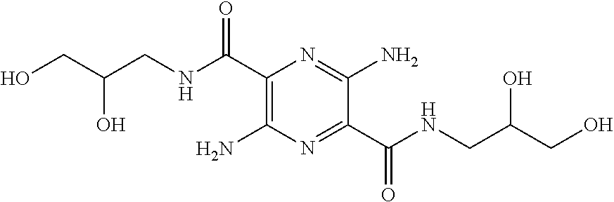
C1(C(NCC(CO)O)=O)=C(N)N=C(C(NCC(CO)O)=O)C(N)=N1
